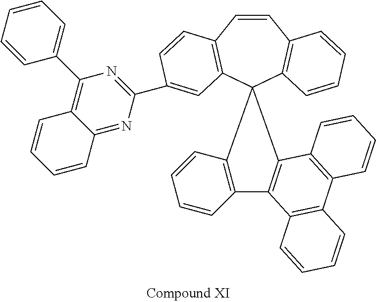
C1=CC2=C(C3(C4=C1C=CC=C4)C1=C(C=CC=C1)C1=C3C3=C(C4=C1C=CC=C4)C=CC=C3)C=C(C1=NC(C3=CC=CC=C3)=C3C(=N1)C=CC=C3)C=C2
